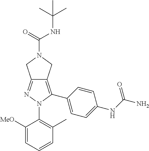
C1([MeO])=CC=CC(C)=C1N1C(C2=CC=C(NC(N)=O)C=C2)=C2C(=N1)CN(C(NC(C)(C)C)=O)C2
